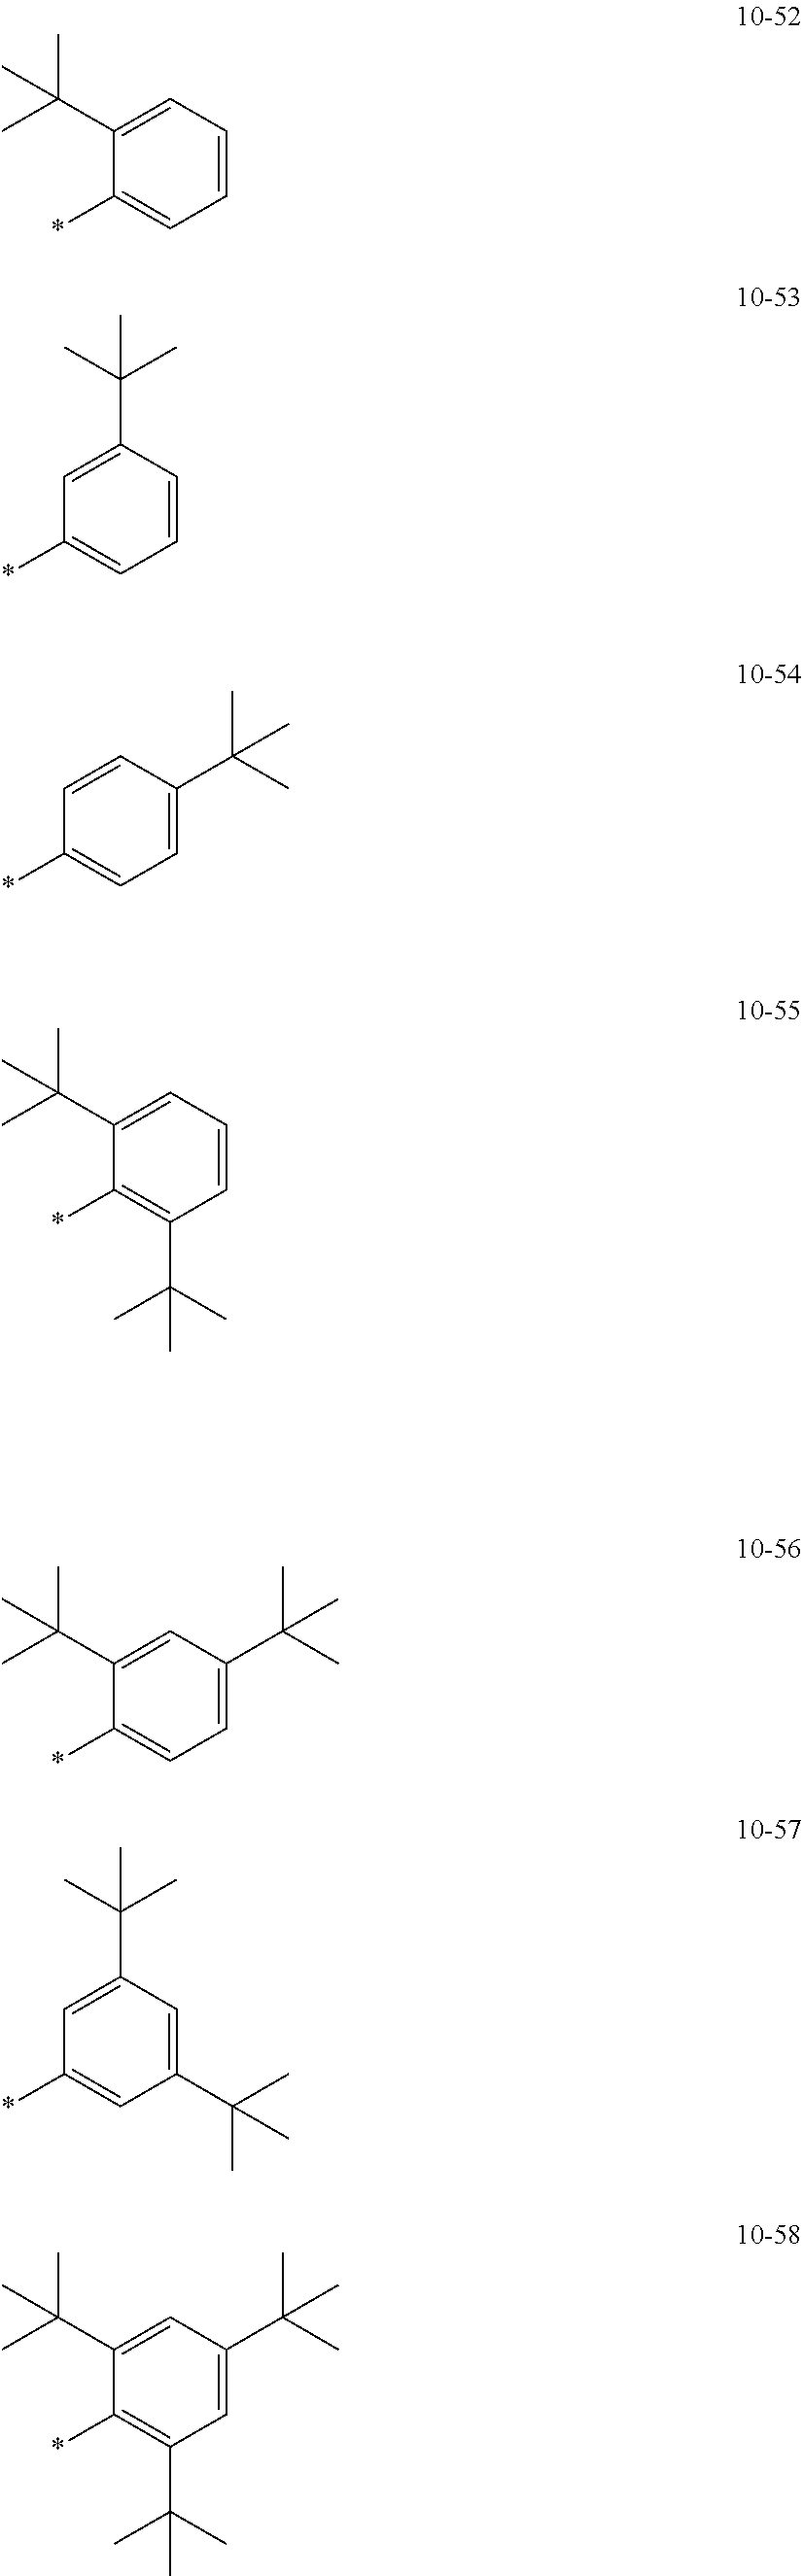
CC(C1=CC=CC=C1*)(C)C.C1=C(C(C)(C)C)C=CC=C1*.C1=CC(C(C)(C)C)=CC=C1*.CC(C1=CC=CC(C(C)(C)C)=C1*)(C)C.C1=C(C(C)(C)C)C(*)=CC=C1C(C)(C)C.C1=C(C(C)(C)C)C=C(C(C)(C)C)C=C1*.C1=C(C(C)(C)C)C(*)=C(C(C)(C)C)C=C1C(C)(C)C
